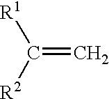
C(=C)([R1])[R2]
